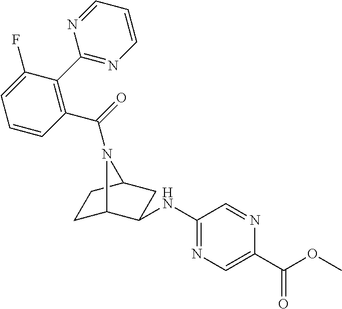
C1C2C(NC3=NC=C(C(OC)=O)N=C3)CC(C1)N2C(=O)C1=C(C2=NC=CC=N2)C(F)=CC=C1
